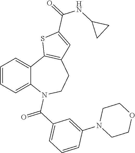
C1=CC=C2C(=C1)C1=C(CCN2C(=O)C2=CC=CC(N3CCOCC3)=C2)C=C(C(=O)NC2CC2)S1
